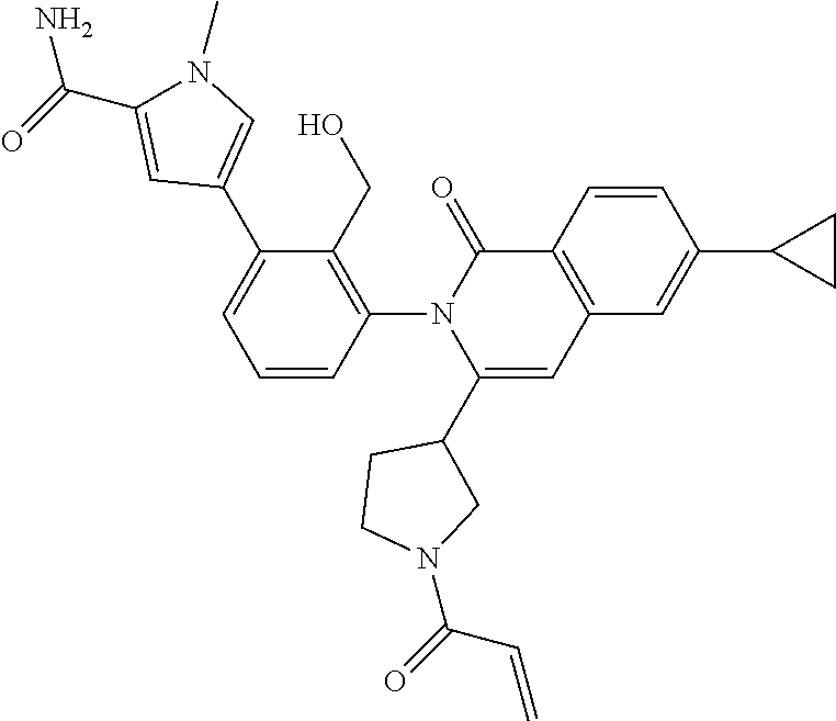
C1=CC(N2C(C3CCN(C(C=C)=O)C3)=CC3=C(C2=O)C=CC(C2CC2)=C3)=C(CO)C(C2=CN(C)C(C(N)=O)=C2)=C1
